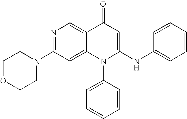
C1CN(C2=NC=C3C(=C2)N(C2=CC=CC=C2)C(NC2=CC=CC=C2)=CC3=O)CCO1
